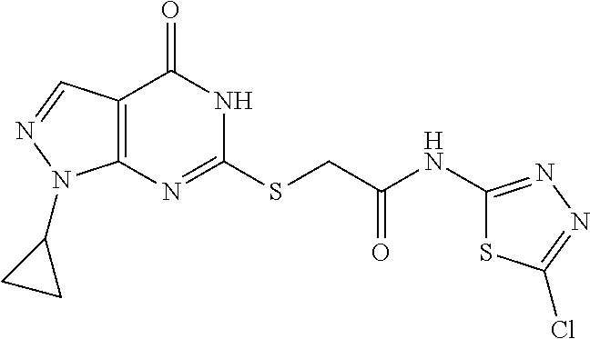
C12=C(C=NN1C1CC1)C(=O)NC(SCC(NC1=NN=C(Cl)S1)=O)=N2
